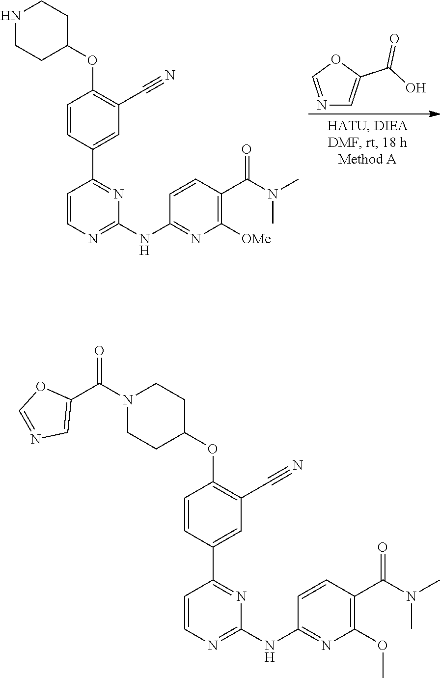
C1=CC(C2=NC(NC3=NC([OMe])=C(C(N(C)C)=O)C=C3)=NC=C2)=CC(C#N)=C1OC1CCNCC1.N1=COC(C(O)=O)=C1.C1=CC(C2=NC(NC3=NC(OC)=C(C(N(C)C)=O)C=C3)=NC=C2)=CC(C#N)=C1OC1CCN(C(C2=CN=CO2)=O)CC1
